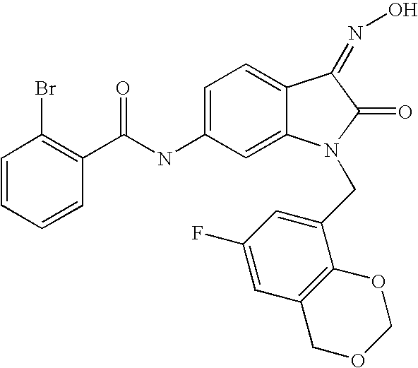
C1=CC=CC(C(NC2=CC=C3C(=C2)N(CC2=CC(F)=CC4=C2OCOC4)C(=O)C3=NO)=O)=C1Br
